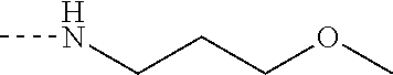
C(NC)CCOC
